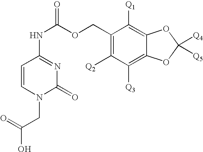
C1(COC(NC2=NC(=O)N(CC(O)=O)C=C2)=O)=C([Q2])C([Q3])=C2C(=C1[Q1])OC([Q4])([Q5])O2
